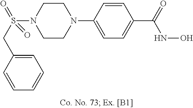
N1(C2=CC=C(C(=O)NO)C=C2)CCN(S(CC2=CC=CC=C2)(=O)=O)CC1
